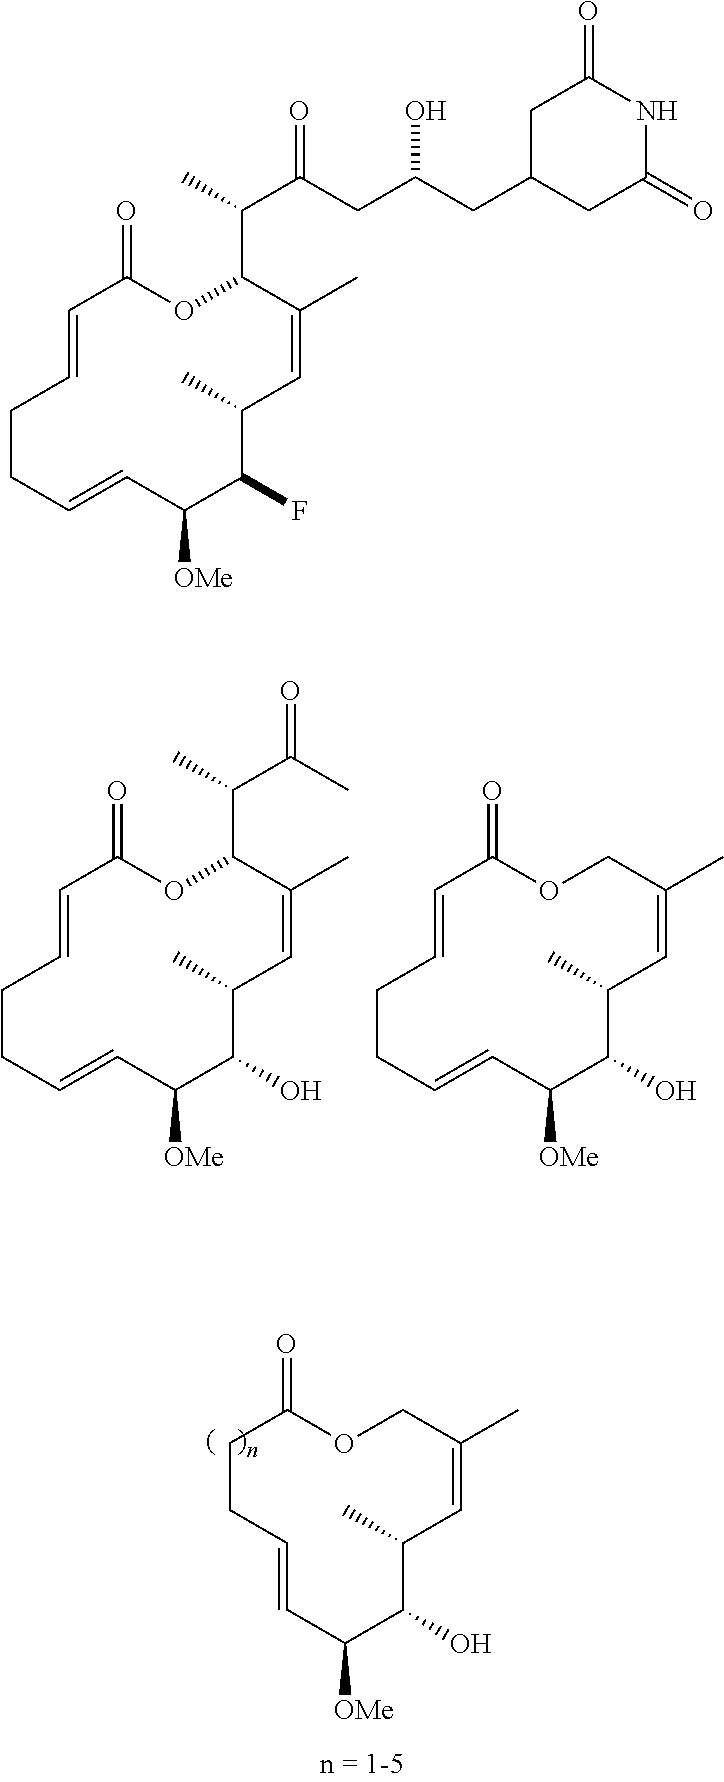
O=C1CCC=CC([OMe])C(O)C(C)C=C(C)CO1.O=C1C=CCCC=CC([OMe])C(O)C(C)C=C(C)C(C(C(C)=O)C)O1.O=C1C=CCCC=CC([OMe])C(O)C(C)C=C(C)CO1.O=C1C=CCCC=CC([OMe])C(F)C(C)C=C(C)C(C(C(CC(CC2CC(=O)NC(=O)C2)O)=O)C)O1
